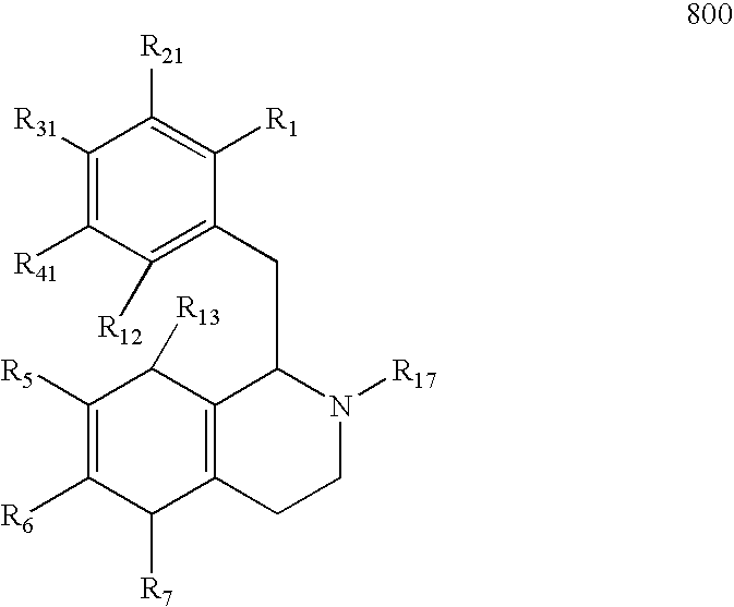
C1([R31])=C([R41])C([R12])=C(CC2C3=C(CCN2[R17])C([R7])C([R6])=C([R5])C3[R13])C([R1])=C1[R21]
